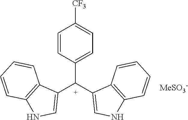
C1([C+](C2=CNC3=C2C=CC=C3)C2=CNC3=C2C=CC=C3)=CC=C([CF3])C=C1.[MeSO3-]
